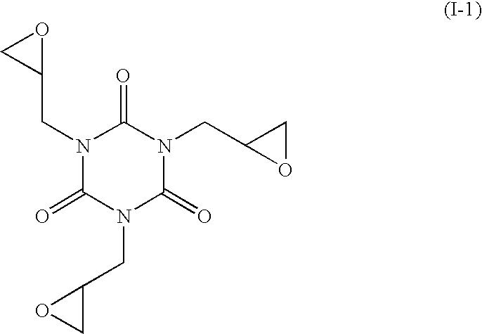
N1(CC2OC2)C(=O)N(CC2OC2)C(=O)N(CC2OC2)C1=O
